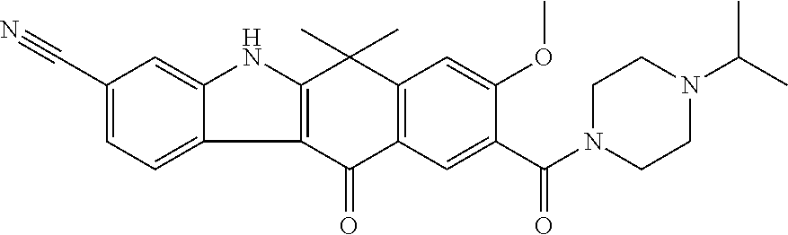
C12=C(C(=O)C3=C(C1(C)C)C=C(OC)C(C(=O)N1CCN(C(C)C)CC1)=C3)C1=CC=C(C#N)C=C1N2
